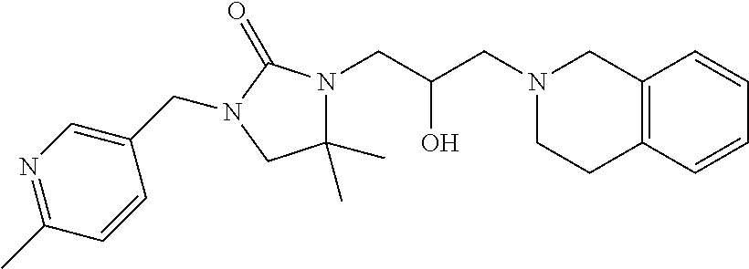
C12=C(C=CC=C1)CCN(CC(CN1C(C)(C)CN(CC3=CN=C(C)C=C3)C1=O)O)C2
